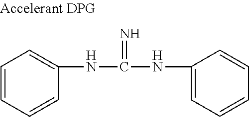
N(C(NC1=CC=CC=C1)=N)C1=CC=CC=C1
